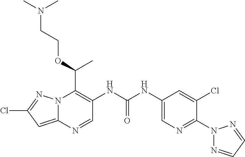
N12C(=CC(Cl)=N1)N=CC(NC(NC1=CN=C(N3N=CC=N3)C(Cl)=C1)=O)=C2C(OCCN(C)C)C
